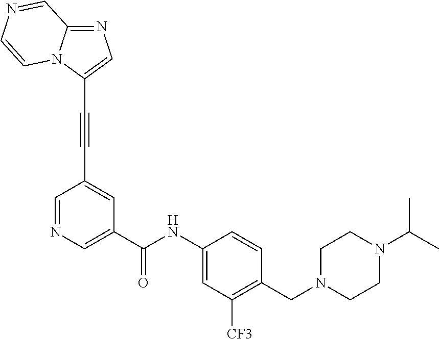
C12=NC=C(C#CC3=CC(C(NC4=CC([CF3])=C(CN5CCN(C(C)C)CC5)C=C4)=O)=CN=C3)N1C=CN=C2
